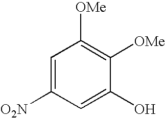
C1=C([O2N])C=C(O)C([OMe])=C1[OMe]
